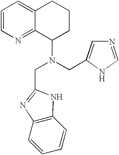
C1=CN=C2C(=C1)CCCC2N(CC1=CN=CN1)CC1=NC2=C(C=CC=C2)N1
